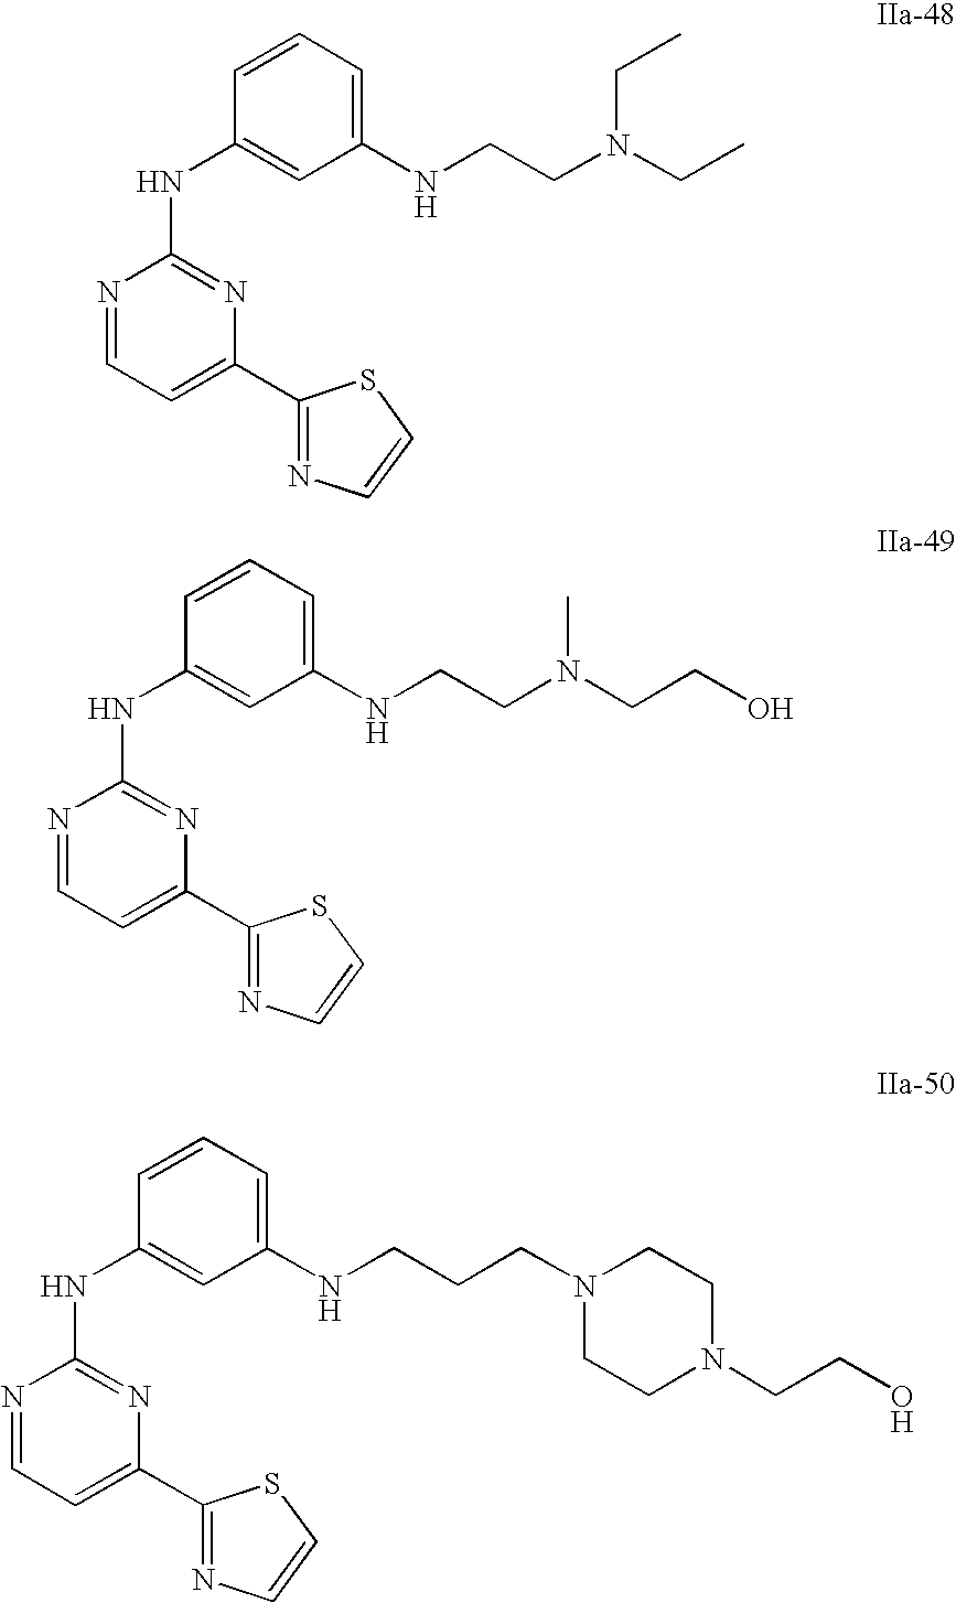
C1(NCCN(CC)CC)=CC=CC(NC2=NC(C3=NC=CS3)=CC=N2)=C1.C1(NCCN(CCO)C)=CC=CC(NC2=NC(C3=NC=CS3)=CC=N2)=C1.C1(NCCCN2CCN(CCO)CC2)=CC=CC(NC2=NC(C3=NC=CS3)=CC=N2)=C1
